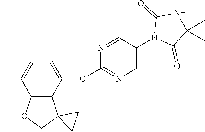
C12=C(C(C)=CC=C1OC1=NC=C(N3C(=O)C(C)(C)NC3=O)C=N1)OCC21CC1
